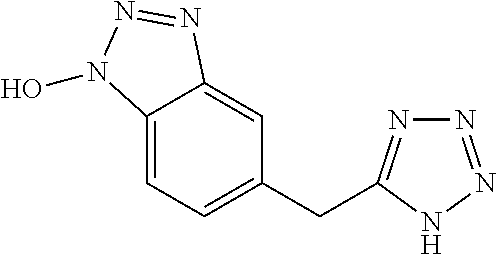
C(C1=CC=C2C(=C1)N=NN2O)C1=NN=NN1
